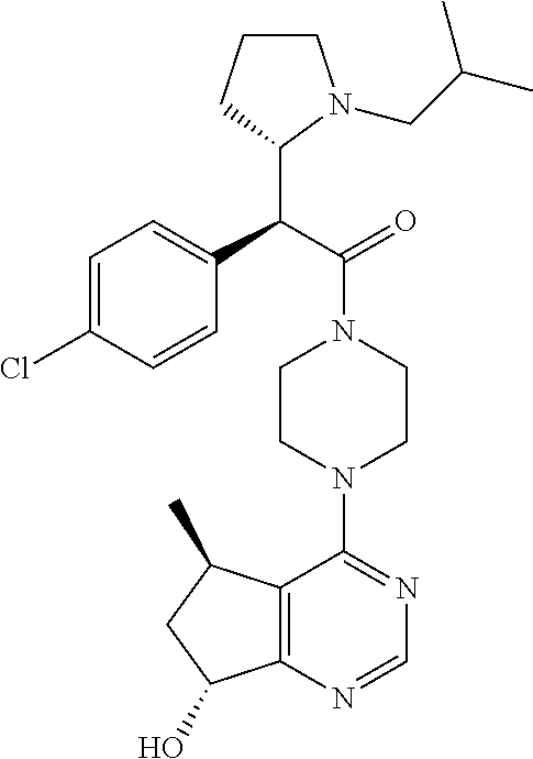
C12=C(N=CN=C1N1CCN(C(=O)C(C3N(CC(C)C)CCC3)C3=CC=C(Cl)C=C3)CC1)C(O)CC2C
